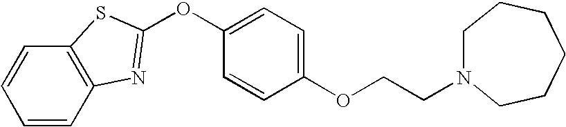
C1(OCCN2CCCCCC2)=CC=C(OC2=NC3=C(C=CC=C3)S2)C=C1
